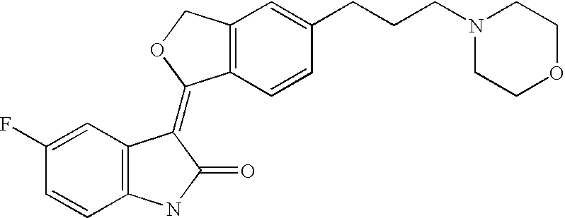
C12=C(C=CC(CCCN3CCOCC3)=C1)C(=C1C3=C(C=CC(F)=C3)NC1=O)OC2
